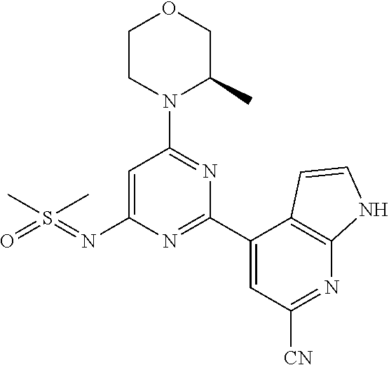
CS(C)(=NC1=CC(N2C(C)COCC2)=NC(C2=CC([CN])=NC3=C2C=CN3)=N1)=O
